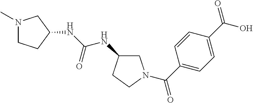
N1(C)CCC(NC(NC2CN(C(C3=CC=C(C(=O)O)C=C3)=O)CC2)=O)C1
